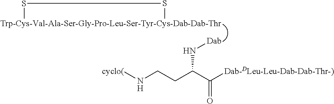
[Trp-Cys-Val-Ala-Ser-Gly-Pro-Leu-Ser-Tyr-Cys-Dab-Dab-Thr]1SS1.[Dab]NC(CCN[cyclo(])C([Dab-DLeu-Leu-Dab-Dab-Thr-)])=O
